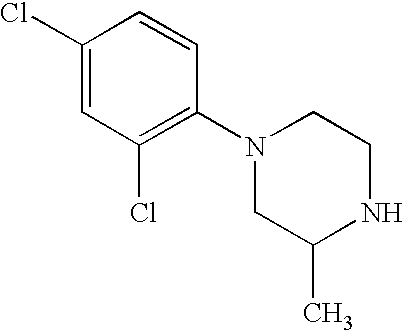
C1(Cl)=CC(Cl)=C(N2CC(C)NCC2)C=C1
